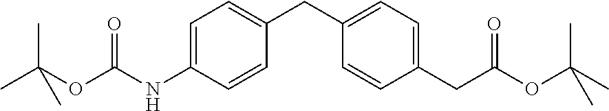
C1=C(NC(OC(C)(C)C)=O)C=CC(CC2=CC=C(CC(OC(C)(C)C)=O)C=C2)=C1
